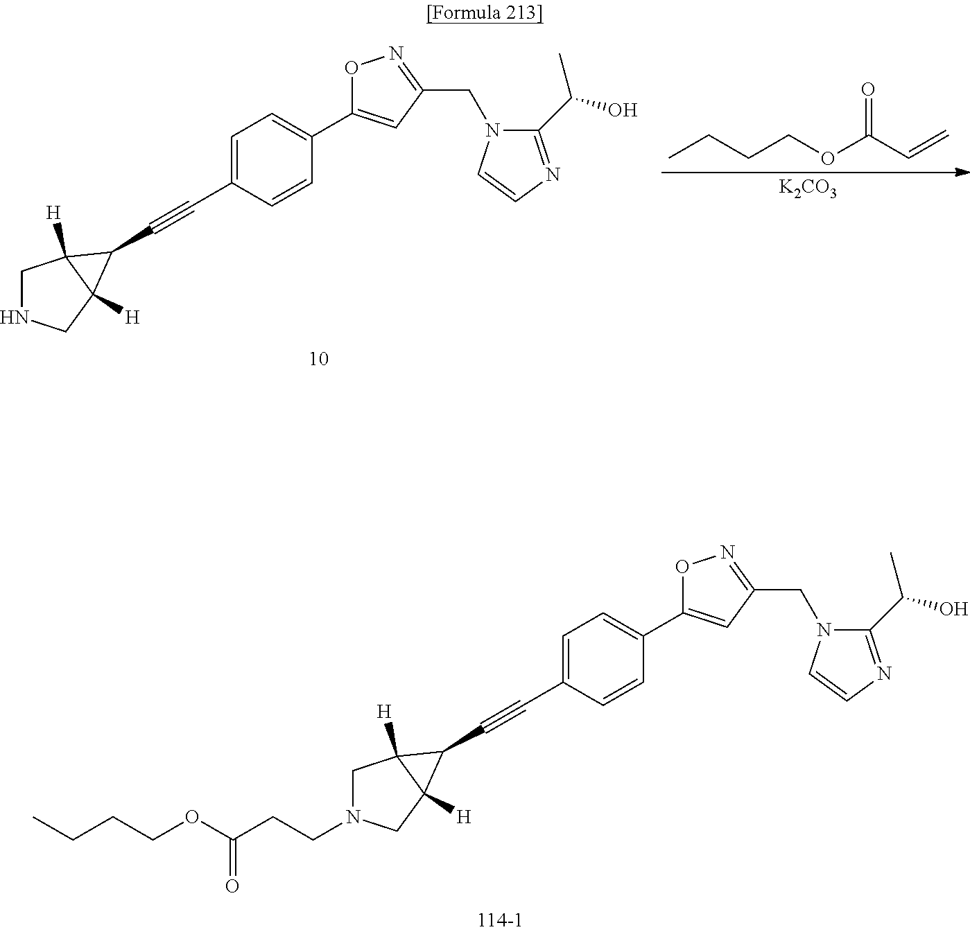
C1NCC2([H])C1([H])C2C#CC1=CC=C(C2=CC(CN3C(C(C)O)=NC=C3)=NO2)C=C1.[K2CO3].O=C(OCCCC)C=C.C1N(CCC(OCCCC)=O)CC2([H])C1([H])C2C#CC1=CC=C(C2=CC(CN3C(C(C)O)=NC=C3)=NO2)C=C1
